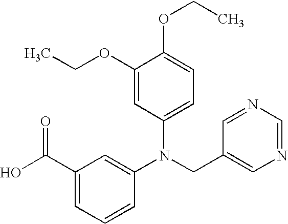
N(CC1=CN=CN=C1)(C1=CC(C(=O)O)=CC=C1)C1=CC=C(OCC)C(OCC)=C1
